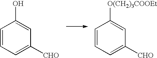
C1=CC=C([CHO])C=C1O.C1=CC=C([CHO])C=C1[O(CH2)3COOEt]
